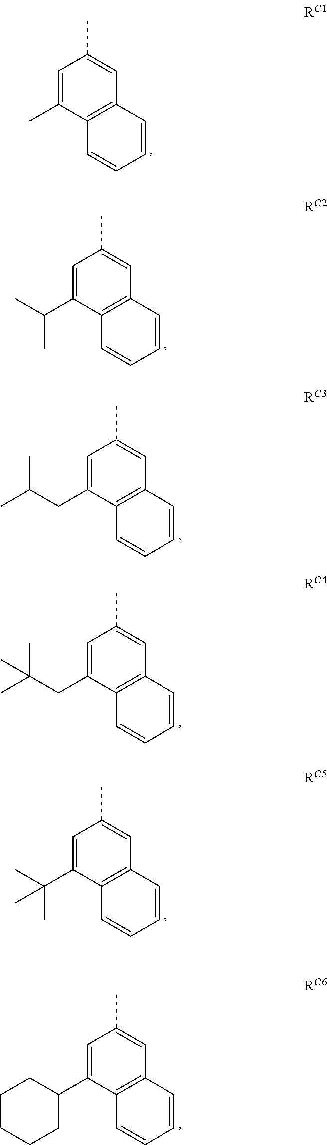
C1=C(C)C2=C(C=C1C)C=CC=C2.C1=C(C(C)C)C2=C(C=C1C)C=CC=C2.C1=C(CC(C)C)C2=C(C=C1C)C=CC=C2.C1=C(CC(C)(C)C)C2=C(C=C1C)C=CC=C2.C1=C(C(C)(C)C)C2=C(C=C1C)C=CC=C2.C1=C(C2CCCCC2)C2=C(C=C1C)C=CC=C2
